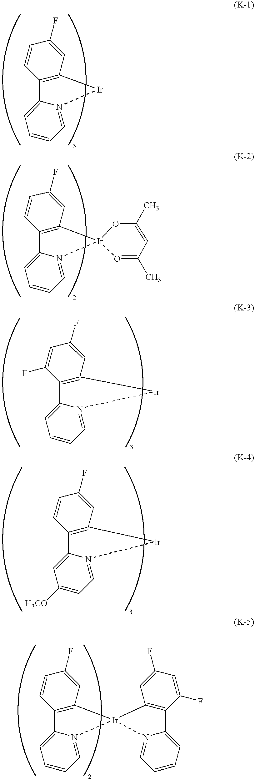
C1=CC2=C(C=C1F)[Ir]N1=CC=CC=C21.C1=CC2=C(C=C1F)[Ir]1(N3=CC=CC=C23)O=C(C)C=C(C)O1.C1=C(F)C2=C(C=C1F)[Ir]N1=CC=CC=C21.C1=CC2=C(C=C1F)[Ir]N1=CC=C([H3CO])C=C21.C1=CC2=C(C=C1F)[Ir]1(N3=CC=CC=C23)C2=C(C(F)=CC(F)=C2)C2=CC=CC=N12
